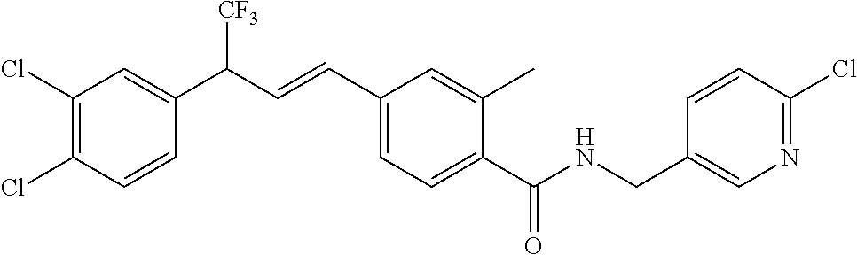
C1=CC(C(C=CC2=CC=C(C(NCC3=CN=C(Cl)C=C3)=O)C(C)=C2)[CF3])=CC(Cl)=C1Cl
